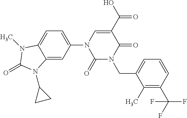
C1(=O)N(CC2=CC=CC(C(F)(F)F)=C2C)C(=O)C(C(O)=O)=CN1C1=CC=C2C(=C1)N(C1CC1)C(=O)N2C
